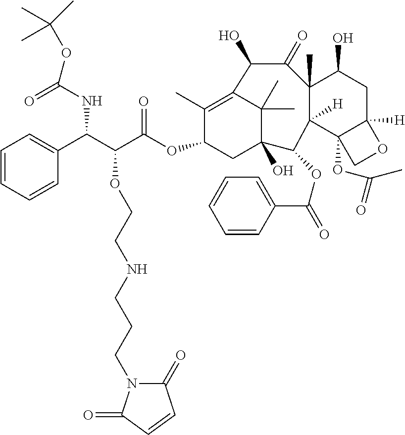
C1=CC=CC(C(C(C(OC2CC3(O)C(C)(C)C(=C2C)C(O)C(=O)C2(C)C([H])(C4(OC(C)=O)C([H])(CC2O)OC4)C3OC(C2=CC=CC=C2)=O)=O)OCCNCCCN2C(=O)C=CC2=O)NC(OC(C)(C)C)=O)=C1
